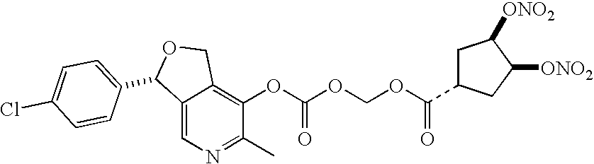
C1C(C(OCOC(OC2=C3C(=CN=C2C)C(C2=CC=C(Cl)C=C2)OC3)=O)=O)CC([ONO2])C1[ONO2]
